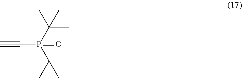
C#CP(C(C)(C)C)(C(C)(C)C)=O
